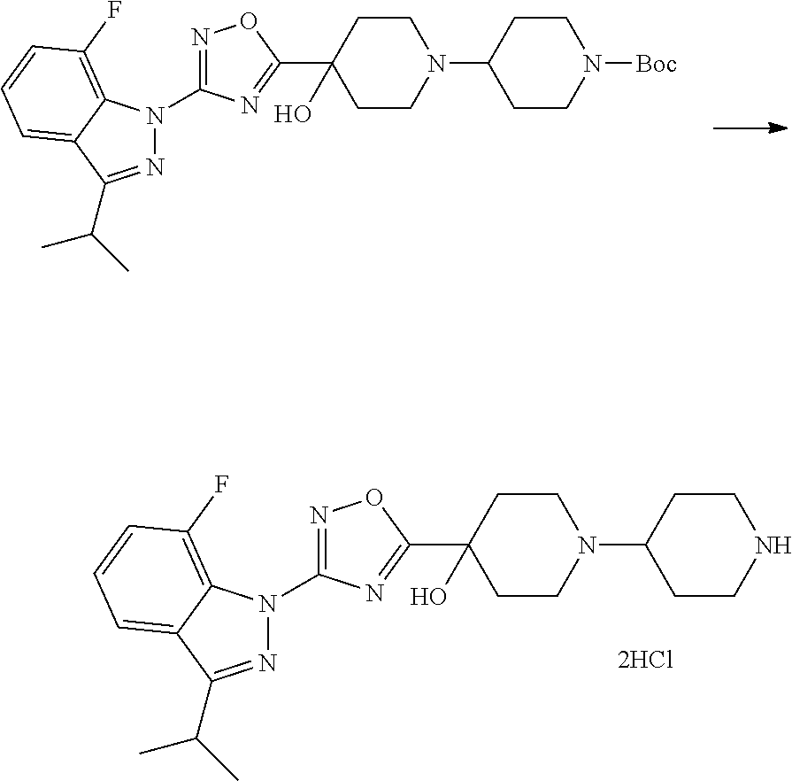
N1=C(C(C)C)C2=CC=CC(F)=C2N1C1=NOC(C2(O)CCN(C3CCNCC3)CC2)=N1.N1=C(N2N=C(C(C)C)C3=CC=CC(F)=C32)N=C(C2(O)CCN(C3CCN([Boc])CC3)CC2)O1
